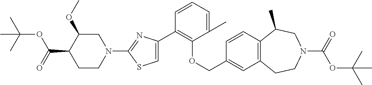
C1(C2=C(OCC3=CC4=C(C=C3)C(C)CN(C(=O)OC(C)(C)C)CC4)C(C)=CC=C2)=CSC(N2CC(OC)C(C(=O)OC(C)(C)C)CC2)=N1
